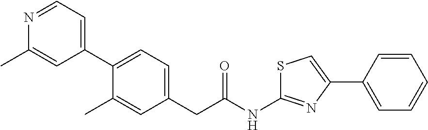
C1(C2=CC=C(CC(NC3=NC(C4=CC=CC=C4)=CS3)=O)C=C2C)=CC=NC(C)=C1
